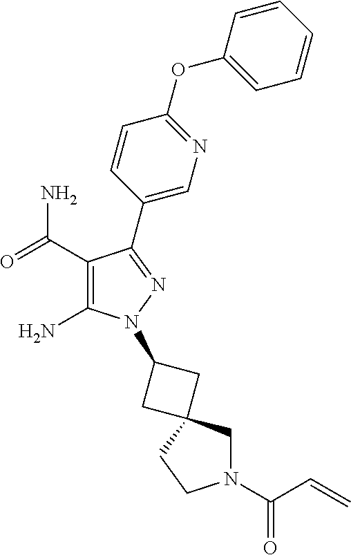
C1(C(=O)N)=C(N)N(C2CC3(CN(C(=O)C=C)CC3)C2)N=C1C1=CN=C(OC2=CC=CC=C2)C=C1
